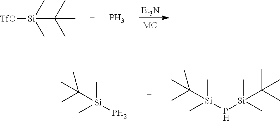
[Et3N].[TfO][Si](C)(C)C(C)(C)C.P.C[Si](P)(C)C(C)(C)C.C[Si](P[Si](C)(C)C(C)(C)C)(C)C(C)(C)C
